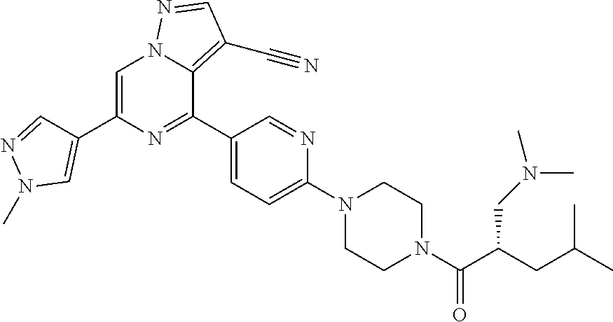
C(C(C(N1CCN(C2=CC=C(C3=NC(C4=CN(C)N=C4)=CN4C3=C(C#N)C=N4)C=N2)CC1)=O)CN(C)C)C(C)C
